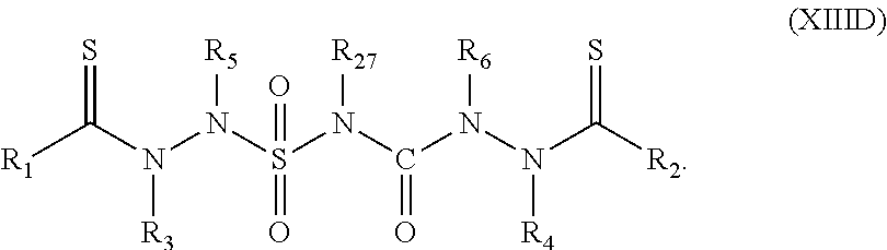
S=C(N([R3])N(S(=O)(=O)N([R27])C(=O)N(N([R4])C([R2])=S)[R6])[R5])[R1]
